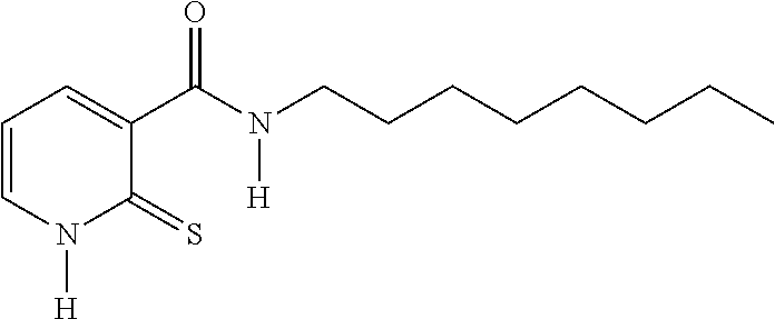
C1=CN([H])C(=S)C(C(N([H])CCCCCCCC)=O)=C1
